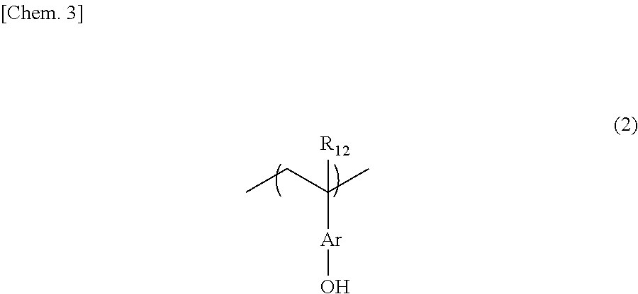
CCC(C)([Ar]O)[R12]
